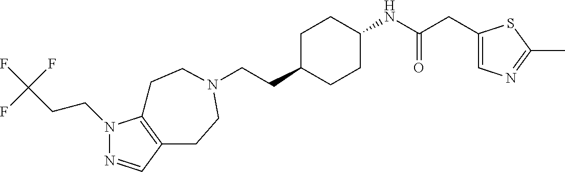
C(CC1CCC(NC(CC2=CN=C(C)S2)=O)CC1)N1CCC2=C(N(CCC(F)(F)F)N=C2)CC1
